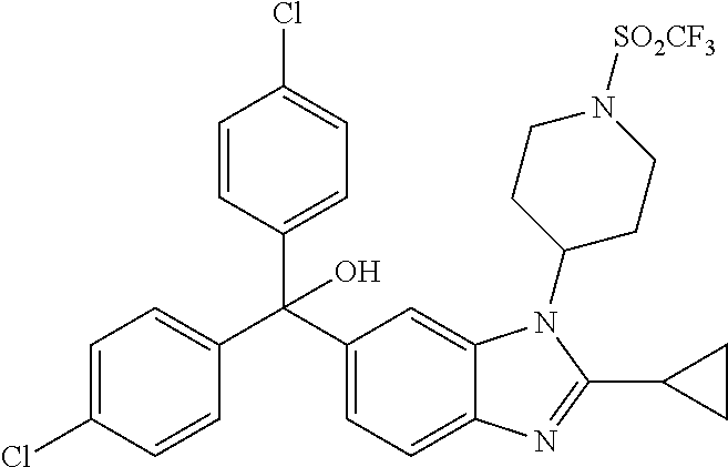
C1=C(Cl)C=CC(C(C2=CC=C3C(=C2)N(C2CCN([SO2CF3])CC2)C(C2CC2)=N3)(C2=CC=C(Cl)C=C2)O)=C1
